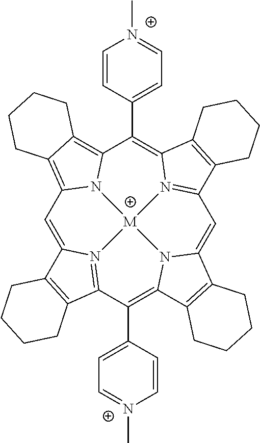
C1=C2N3=C(C(C4=CC=[N+](C)C=C4)=C4N5C(=CC6=N7C(=C(C8=CC=[N+](C)C=C8)C8=C9C(=C1N8[M]753)CCCC9)C1=C6CCCC1)C1=C4CCCC1)C1=C2CCCC1
